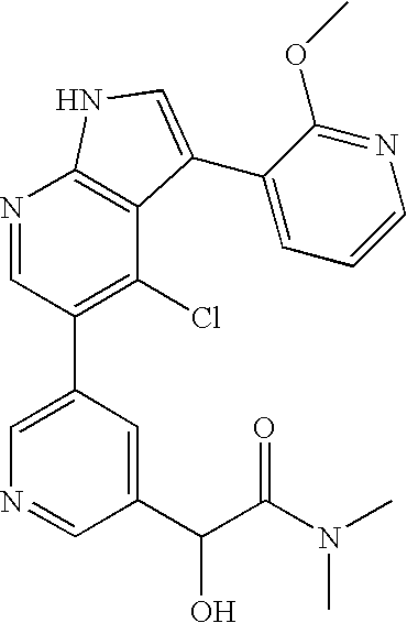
C1(C2=C(Cl)C3=C(N=C2)NC=C3C2=CC=CN=C2OC)=CN=CC(C(C(N(C)C)=O)O)=C1
